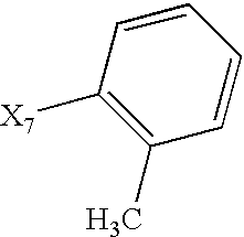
C1(C)=C([X7])C=CC=C1
